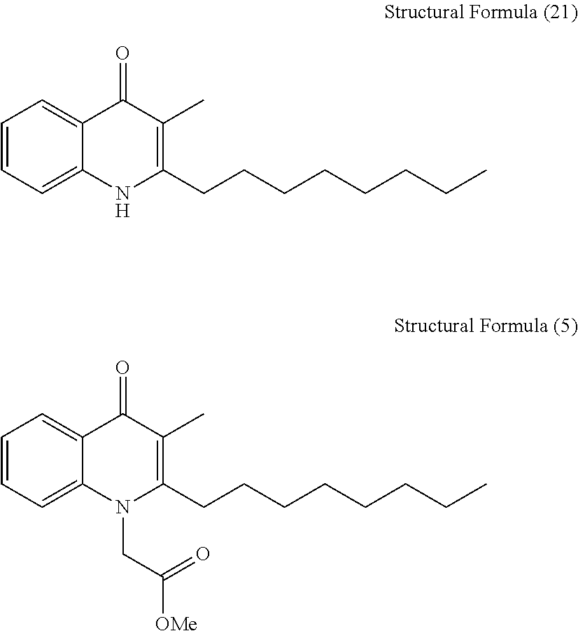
C1=CC=C2C(=C1)C(=O)C(C)=C(CCCCCCCC)N2CC([OMe])=O.C1=CC=C2C(=C1)C(=O)C(C)=C(CCCCCCCC)N2
